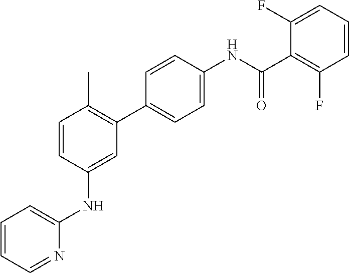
C1=CC(NC2=CC=CC=N2)=CC(C2=CC=C(NC(C3=C(F)C=CC=C3F)=O)C=C2)=C1C
